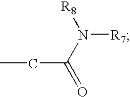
C(C(N([R7])[R8])=O)C
